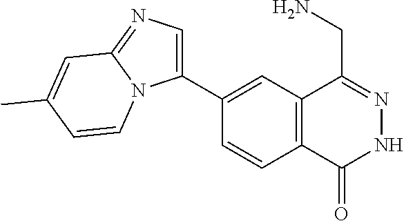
C1(C2=CN=C3N2C=CC(C)=C3)=CC2=C(C=C1)C(=O)NN=C2CN
